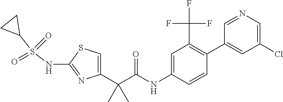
C1=C(C(C(NC2=CC(C(F)(F)F)=C(C3=CC(Cl)=CN=C3)C=C2)=O)(C)C)N=C(NS(C2CC2)(=O)=O)S1
